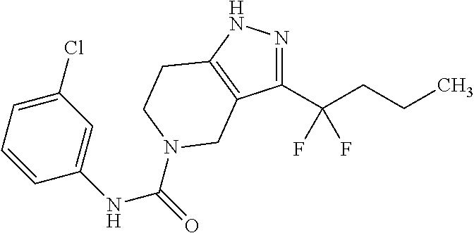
C1(NC(=O)N2CCC3=C(C(C(F)(CCC)F)=NN3)C2)=CC(Cl)=CC=C1
